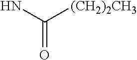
NC([(CH2)2CH3])=O
